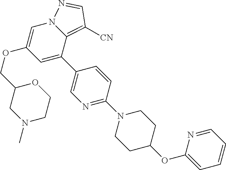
C1(COC2=CN3C(=C([CN])C=N3)C(C3=CN=C(N4CCC(OC5=CC=CC=N5)CC4)C=C3)=C2)CN(C)CCO1
